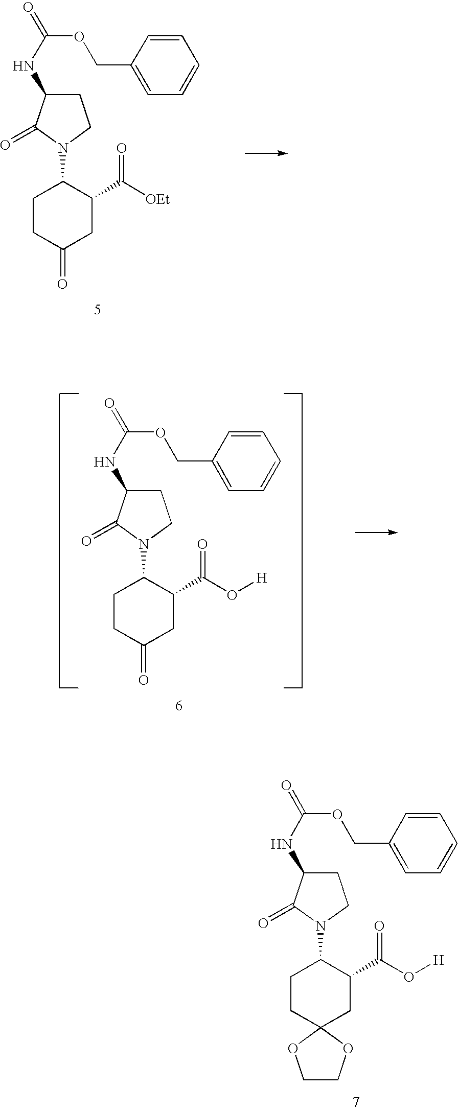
C1CC(=O)CC(C([OEt])=O)C1N1CCC(NC(=O)OCC2=CC=CC=C2)C1=O.C1CC(=O)CC(C(O[H])=O)C1N1CCC(NC(=O)OCC2=CC=CC=C2)C1=O.C1CC2(CC(C(O[H])=O)C1N1CCC(NC(=O)OCC3=CC=CC=C3)C1=O)OCCO2
